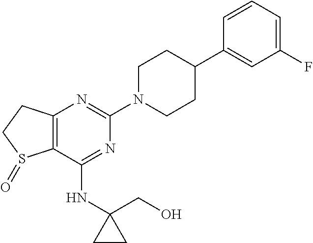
N1=C(NC2(CO)CC2)C2=C(N=C1N1CCC(C3=CC(F)=CC=C3)CC1)CCS2=O
